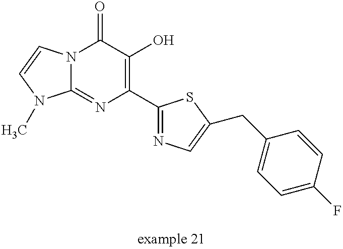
N12C(=NC(C3=NC=C(CC4=CC=C(F)C=C4)S3)=C(O)C1=O)N(C)C=C2
